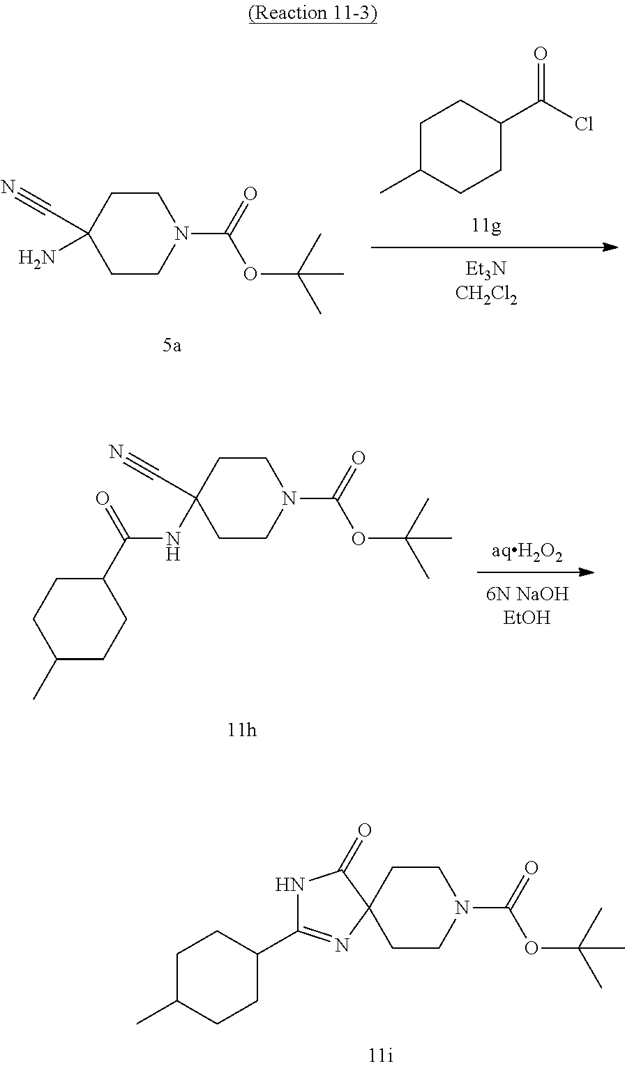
C1C(C)CCC(C(Cl)=O)C1.C1(C#N)(N)CCN(C(=O)OC(C)(C)C)CC1.C1(C#N)(NC(C2CCC(C)CC2)=O)CCN(C(=O)OC(C)(C)C)CC1.C12(CCN(C(=O)OC(C)(C)C)CC1)C(=O)NC(C1CCC(C)CC1)=N2
